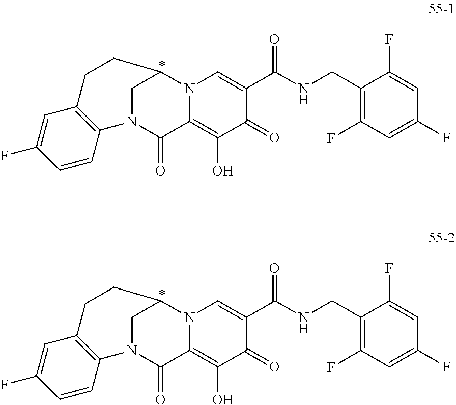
C1(CNC(C2=CN3C(=C(O)C2=O)C(=O)N2CC3CCC3=C2C=CC(F)=C3)=O)=C(F)C=C(F)C=C1F.C1(CNC(C2=CN3C(=C(O)C2=O)C(=O)N2CC3CCC3=C2C=CC(F)=C3)=O)=C(F)C=C(F)C=C1F
